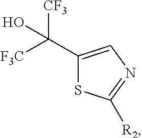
[F3C]C(C1=CN=C([R2])S1)([CF3])O
